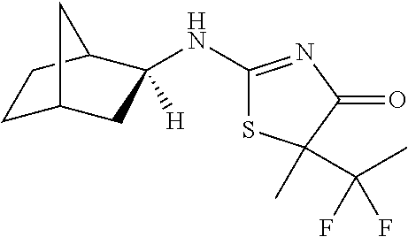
C1C2CC(NC3=NC(=O)C(C)(C(C)(F)F)S3)([H])C(C1)C2
